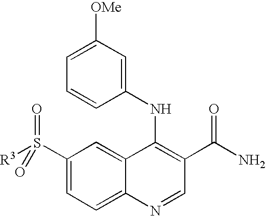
C1(NC2=C(C(N)=O)C=NC3=CC=C(S([R3])(=O)=O)C=C23)=CC([OMe])=CC=C1
